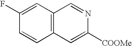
C12=C(C=C(F)C=C1)C=NC([COOMe])=C2
